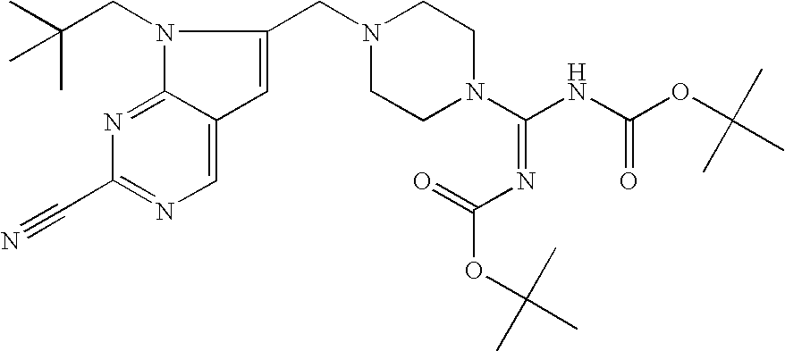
C1=C2C(=NC(C#N)=N1)N(CC(C)(C)C)C(CN1CCN(C(NC(OC(C)(C)C)=O)=NC(=O)OC(C)(C)C)CC1)=C2
